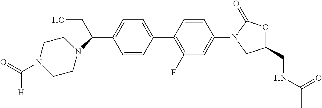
C1=CC(C2=C(F)C=C(N3CC(CNC(C)=O)OC3=O)C=C2)=CC=C1C(CO)N1CCN(C(=O)[H])CC1
